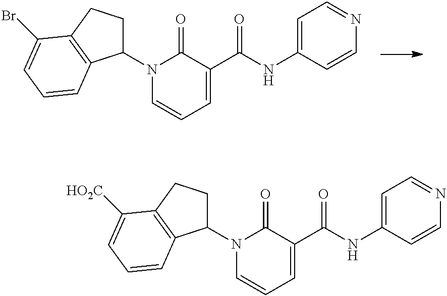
N1=CC=C(NC(C2=CC=CN(C3CCC4=C3C=CC=C4Br)C2=O)=O)C=C1.N1=CC=C(NC(C2=CC=CN(C3CCC4=C3C=CC=C4[HO2C])C2=O)=O)C=C1
